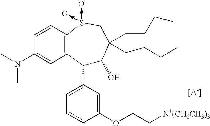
C1(C2=CC=CC(OCC[N+(CH2CH3)3])=C2)C(O)C(CCCC)(CCCC)CS(->O)(->O)C2=C1C=C(N(C)C)C=C2.[[A-]]
